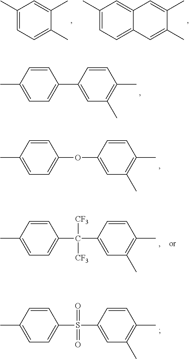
C1(C)=CC=C(C)C(C)=C1.C1(C)=CC=C2C(=C1)C=C(C)C(C)=C2.C1=CC(C)=CC=C1C1=CC(C)=C(C)C=C1.C1=CC(C)=CC=C1OC1=CC(C)=C(C)C=C1.C1=CC(C)=CC=C1C(C1=CC(C)=C(C)C=C1)([CF3])[CF3].C1=CC(C)=CC=C1S(C1=CC(C)=C(C)C=C1)(=O)=O
